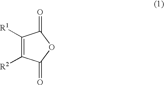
O1C(=O)C([R1])=C([R2])C1=O
